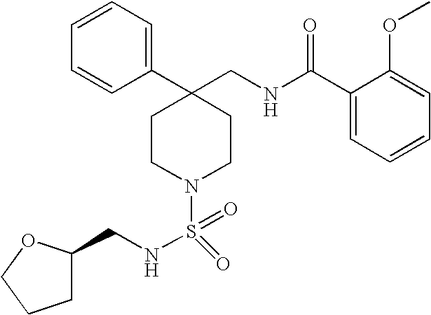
C1(C2(CNC(C3=CC=CC=C3OC)=O)CCN(S(=O)(=O)NCC3CCCO3)CC2)=CC=CC=C1
